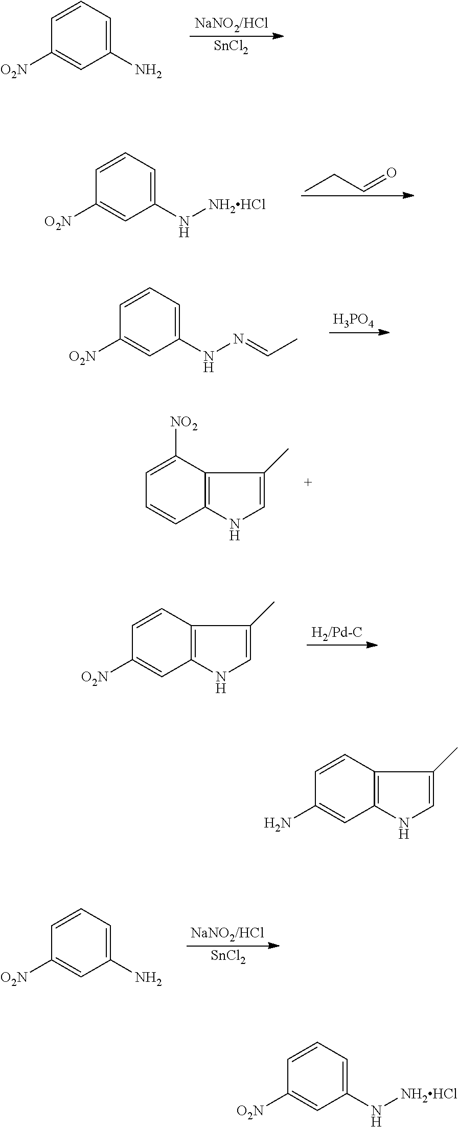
C1(N)=CC=CC([O2N])=C1.[SnCl2].C1(N[NH2HCl])=CC=CC([O2N])=C1.CCC=O.C1(NN=CC)=CC=CC([O2N])=C1.[H3PO4].C1=CC2=C(C([NO2])=C1)C(C)=CN2.C1([O2N])=CC2=C(C=C1)C(C)=CN2.C1([O2N])=CC(N)=CC=C1.[SnCl2].C1(N)=CC2=C(C=C1)C(C)=CN2.C1([O2N])=CC(N[NH2HCl])=CC=C1
